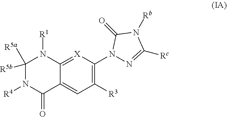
C1([R3])=C(N2N=C([Rc])N([Rb])C2=O)[X]=C2C(=C1)C(=O)N([R4])C([R5b])([R5a])N2[R1]
